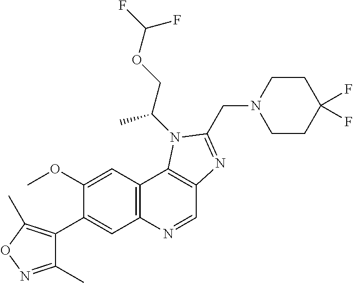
C1(OC)=CC2=C(C=C1C1=C(C)ON=C1C)N=CC1=C2N(C(COC(F)F)C)C(CN2CCC(F)(F)CC2)=N1
